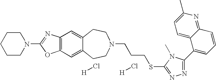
C1CCN(C2=NC3=C(O2)C=C2C(=C3)CCN(CCCSC3=NN=C(C4=CC=CC5=NC(C)=CC=C54)N3C)CC2)CC1.[H]Cl.[H]Cl
